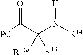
C(C([PG])=O)(N([R14])[H])([R13])[R13a]
